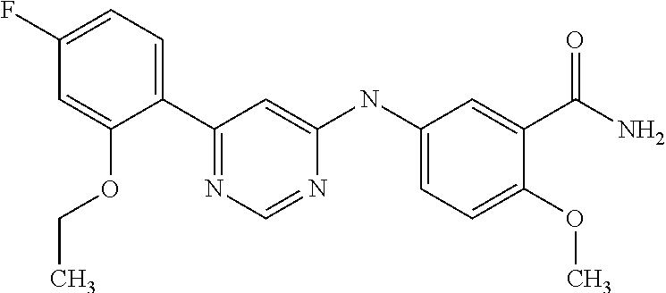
C1(C2=CC=C(F)C=C2OCC)=NC=NC(NC2=CC=C(OC)C(C(=O)N)=C2)=C1
